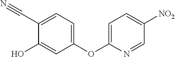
C1(O)=CC(OC2=CC=C([NO2])C=N2)=CC=C1C#N
